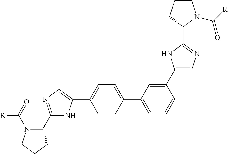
C1=C(C2=CN=C(C3N(C(=O)[R])CCC3)N2)C=CC(C2=CC=CC(C3=CN=C(C4N(C([R])=O)CCC4)N3)=C2)=C1
